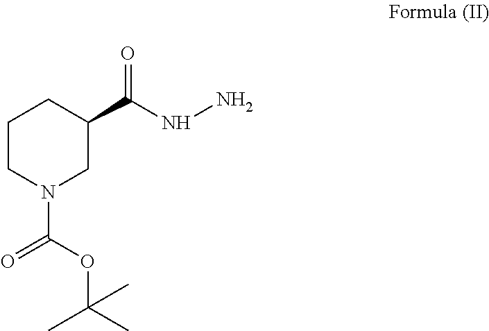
C1CN(C(OC(C)(C)C)=O)CC(C(NN)=O)C1
